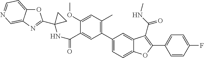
C1(C(=O)NC2(C3=NC4=CN=CC=C4O3)CC2)=CC(C2=CC=C3C(=C2)C(C(=O)NC)=C(C2=CC=C(F)C=C2)O3)=C(C)C=C1OC
